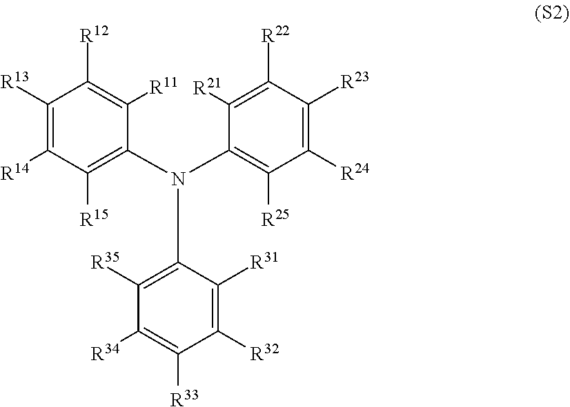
C1([R13])=C([R14])C([R15])=C(N(C2=C([R25])C([R24])=C([R23])C([R22])=C2[R21])C2=C([R35])C([R34])=C([R33])C([R32])=C2[R31])C([R11])=C1[R12]
